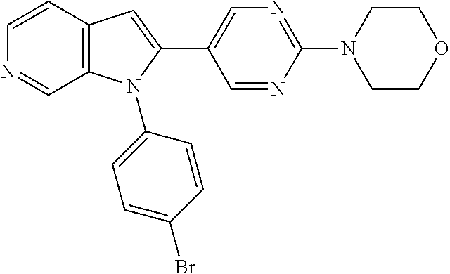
C1=CC2=C(C=N1)N(C1=CC=C(Br)C=C1)C(C1=CN=C(N3CCOCC3)N=C1)=C2
